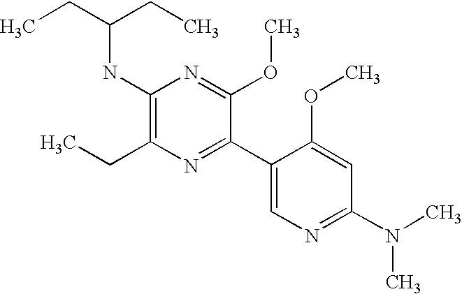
CCC(CC)NC1=C(CC)N=C(C2=CN=C(N(C)C)C=C2OC)C(OC)=N1
